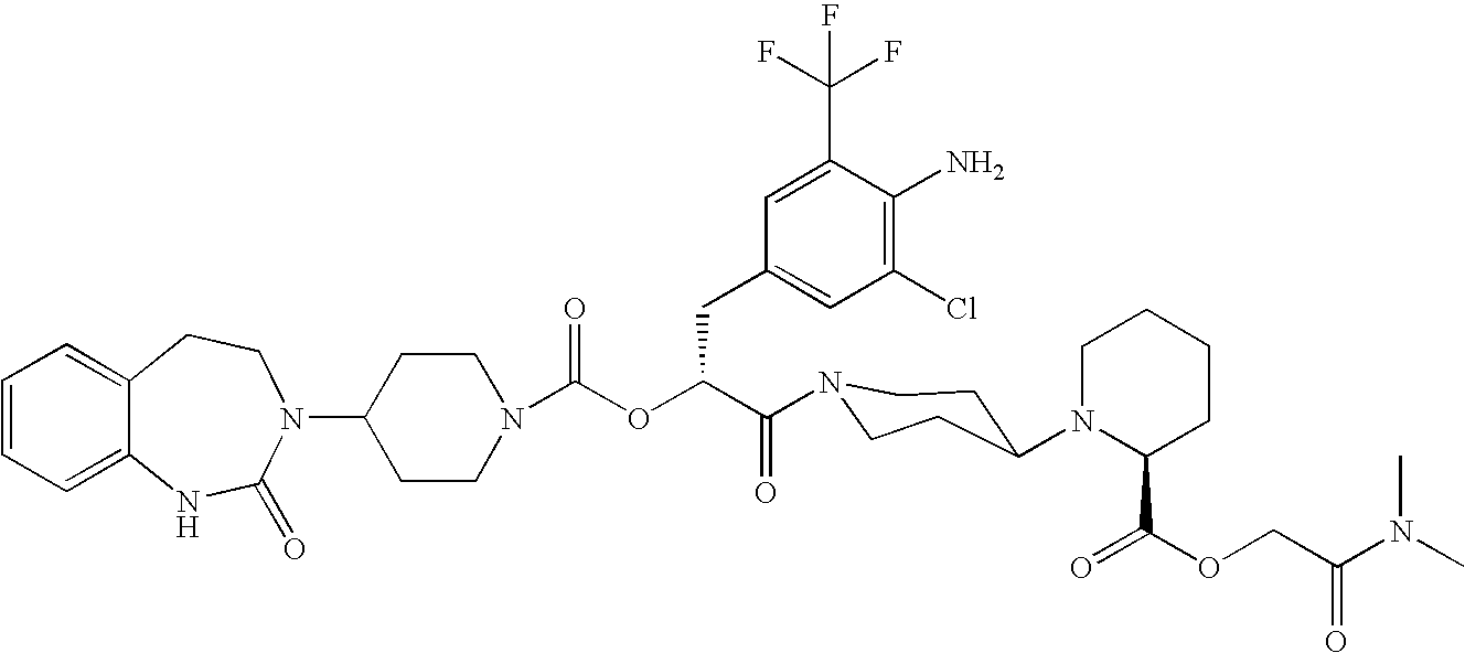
C12=CC=CC=C1NC(=O)N(C1CCN(C(OC(C(=O)N3CCC(N4C(C(OCC(N(C)C)=O)=O)CCCC4)CC3)CC3=CC(Cl)=C(N)C(C(F)(F)F)=C3)=O)CC1)CC2
